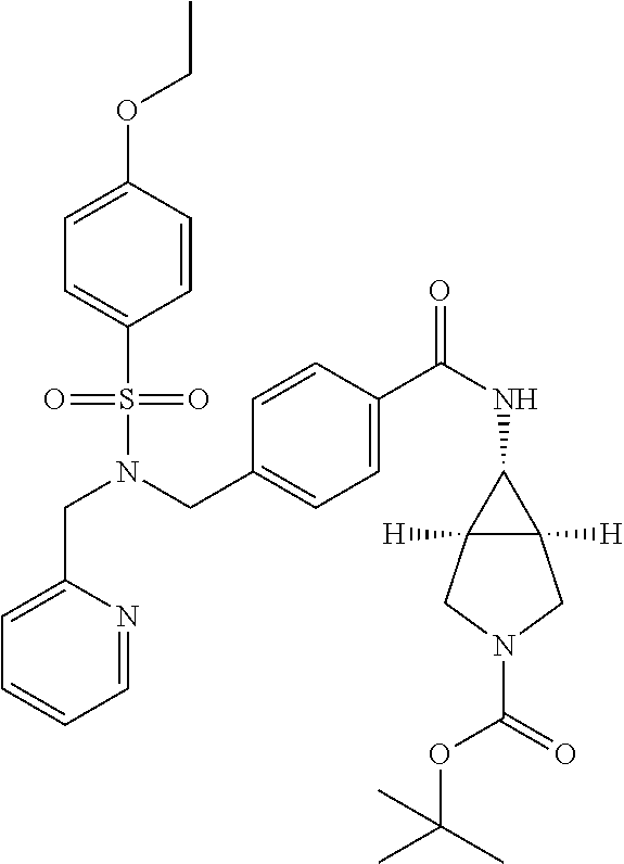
C(N(CC1=CC=C(C(NC2C3([H])C2([H])CN(C(=O)OC(C)(C)C)C3)=O)C=C1)S(=O)(=O)C1=CC=C(OCC)C=C1)C1=CC=CC=N1
